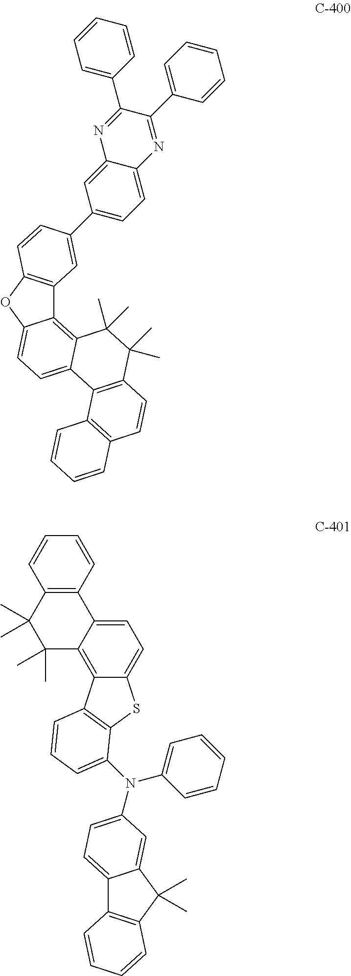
C12=C(OC3=CC=C4C(=C13)C(C)(C)C(C)(C)C1=C4C3=C(C=C1)C=CC=C3)C=CC(C1=CC=C3C(=C1)N=C(C1=CC=CC=C1)C(C1=CC=CC=C1)=N3)=C2.C12=C(C=CC=C1)C1=CC=C3C(=C1C(C)(C)C2(C)C)C1=C(S3)C(N(C2=CC=CC=C2)C2=CC=C3C4=C(C(C)(C)C3=C2)C=CC=C4)=CC=C1
